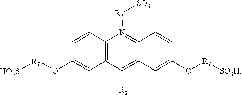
C12=C(C([R3])=C3C(=[N+]1[RL][SO3])C=CC(O[RL][SO3H])=C3)C=C(O[RL][HO3S])C=C2
